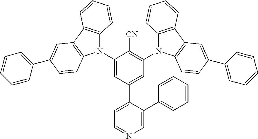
C1(N2C3=C(C4=C2C=CC(C2=CC=CC=C2)=C4)C=CC=C3)=CC(C2=CC=NC=C2C2=CC=CC=C2)=CC(N2C3=C(C4=C2C=CC(C2=CC=CC=C2)=C4)C=CC=C3)=C1[CN]
